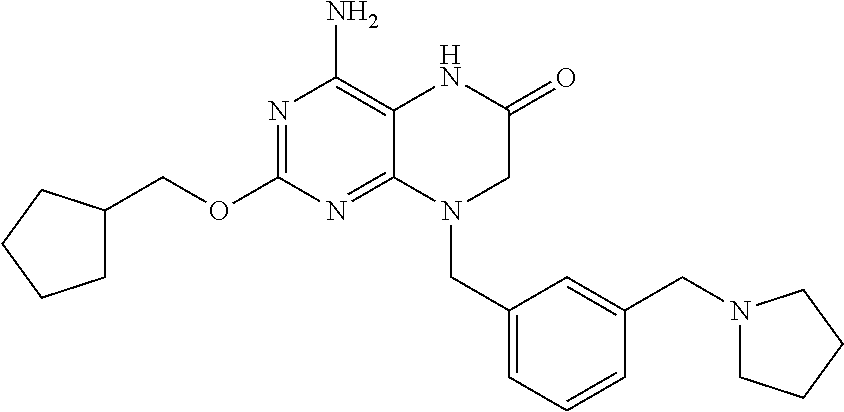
N1=C(OCC2CCCC2)N=C2C(=C1N)NC(=O)CN2CC1=CC=CC(CN2CCCC2)=C1
